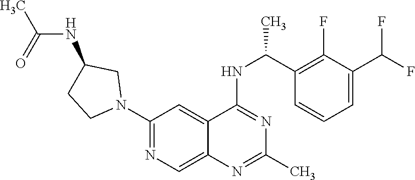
C1(N2CC(NC(C)=O)CC2)=NC=C2C(=C1)C(NC(C)C1=C(F)C(C(F)F)=CC=C1)=NC(C)=N2
